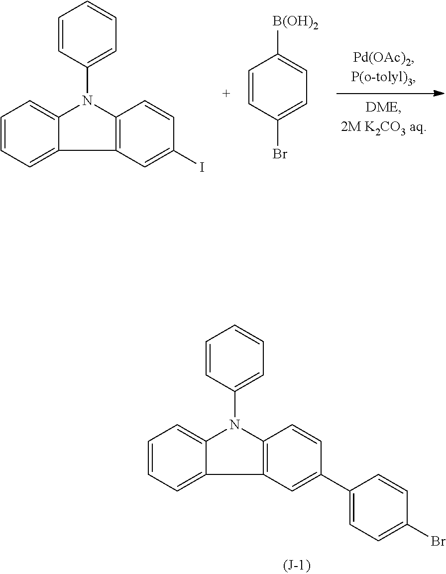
C1(N2C3=C(C4=CC=CC=C24)C=C(I)C=C3)=CC=CC=C1.[B(OH)2]C1=CC=C(Br)C=C1.C1(N2C3=C(C4=CC=CC=C24)C=C(C2=CC=C(Br)C=C2)C=C3)=CC=CC=C1
